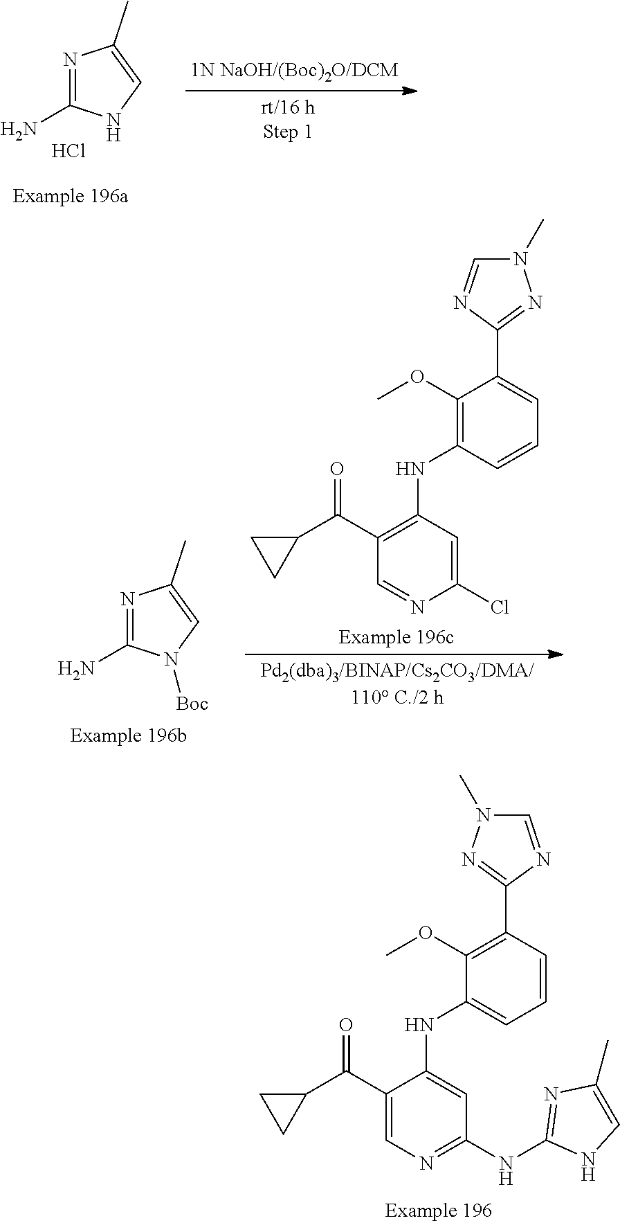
C1(C2=C(OC)C(NC3=CC(NC4=NC(C)=CN4)=NC=C3C(C3CC3)=O)=CC=C2)=NN(C)C=N1.C1(N)=NC(C)=CN1.Cl.C1(C2=CC=CC(NC3=C(C(C4CC4)=O)C=NC(Cl)=C3)=C2OC)=NN(C)C=N1.C1(N)=NC(C)=CN1[Boc]
